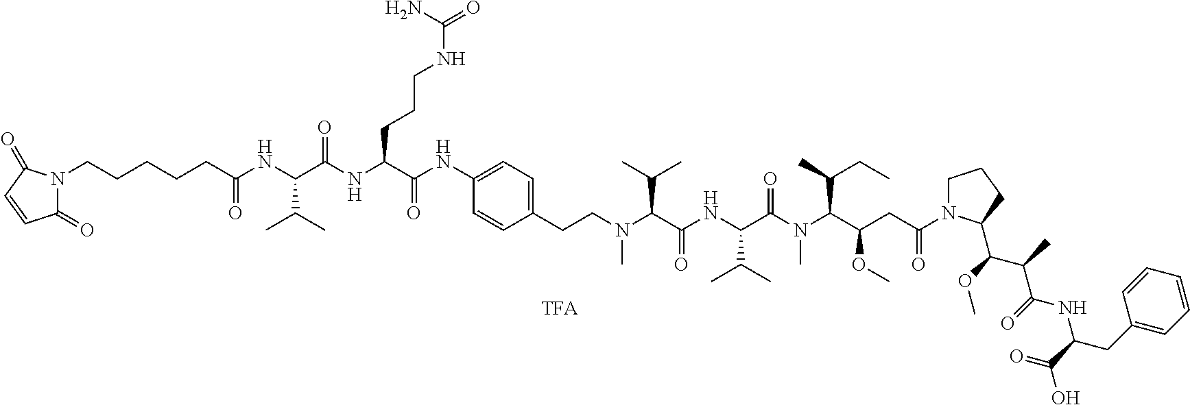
N1(CCCCCC(NC(C(NC(C(NC2=CC=C(CCN(C(C(NC(C(N(C(C(CC(N3CCCC3C(OC)C(C)C(=O)NC(C(=O)O)CC3=CC=CC=C3)=O)OC)C(C)CC)C)=O)C(C)C)=O)C(C)C)C)C=C2)=O)CCCNC(=O)N)=O)C(C)C)=O)C(=O)C=CC1=O
